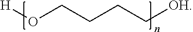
[H]OCCCC[OH]
